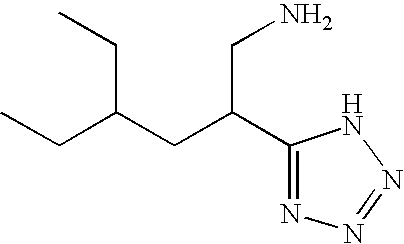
CCC(CC(C1=NN=NN1)CN)CC
